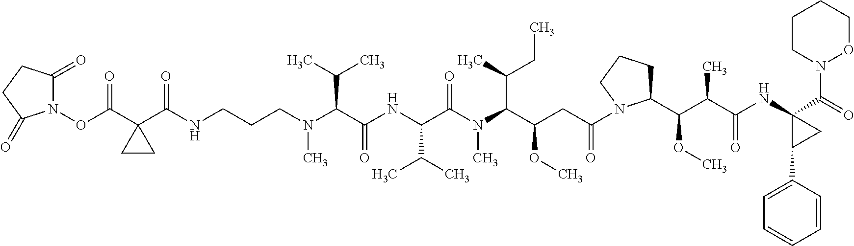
N(CCCN(C(C(NC(C(N(C(C(CC(=O)N1C(C(C(C(NC2(C(N3CCCCO3)=O)C(C3=CC=CC=C3)C2)=O)C)OC)CCC1)OC)C(C)CC)C)=O)C(C)C)=O)C(C)C)C)C(C1(C(ON2C(=O)CCC2=O)=O)CC1)=O
